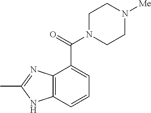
C12=C(C=CC=C1C(=O)N1CCN([Me])CC1)NC(C)=N2
